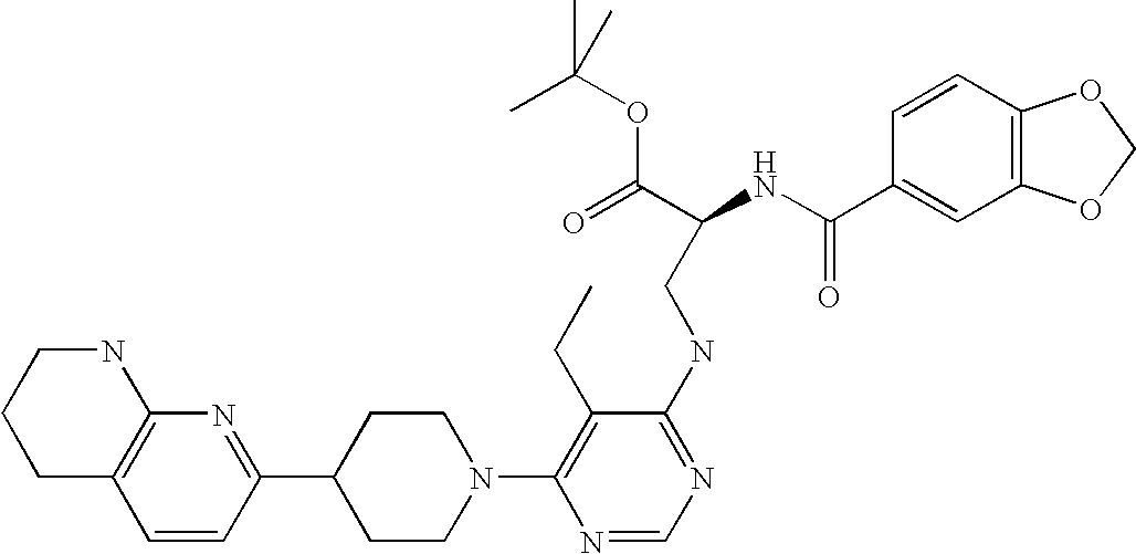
C1=CC(C2CCN(C3=C(CC)C(NCC(NC(C4=CC5=C(C=C4)OCO5)=O)C(=O)OC(C)(C)C)=NC=N3)CC2)=NC2=C1CCCN2
